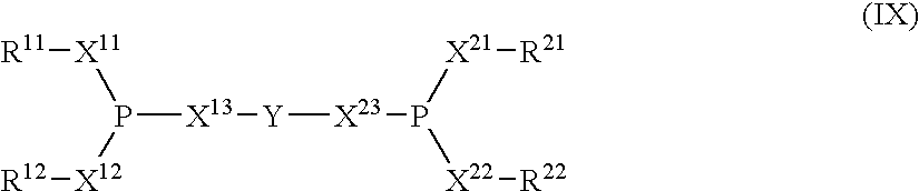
P([X13][Y][X23]P([X21][R21])[X22][R22])([X11][R11])[X12][R12]
